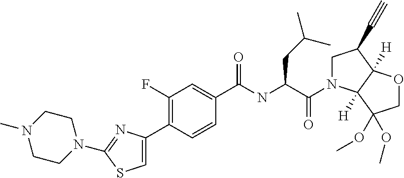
C1(C2=C(F)C=C(C(NC(CC(C)C)C(N3CC(C#C)C4([H])C3([H])C(OC)(OC)CO4)=O)=O)C=C2)=CSC(N2CCN(C)CC2)=N1
